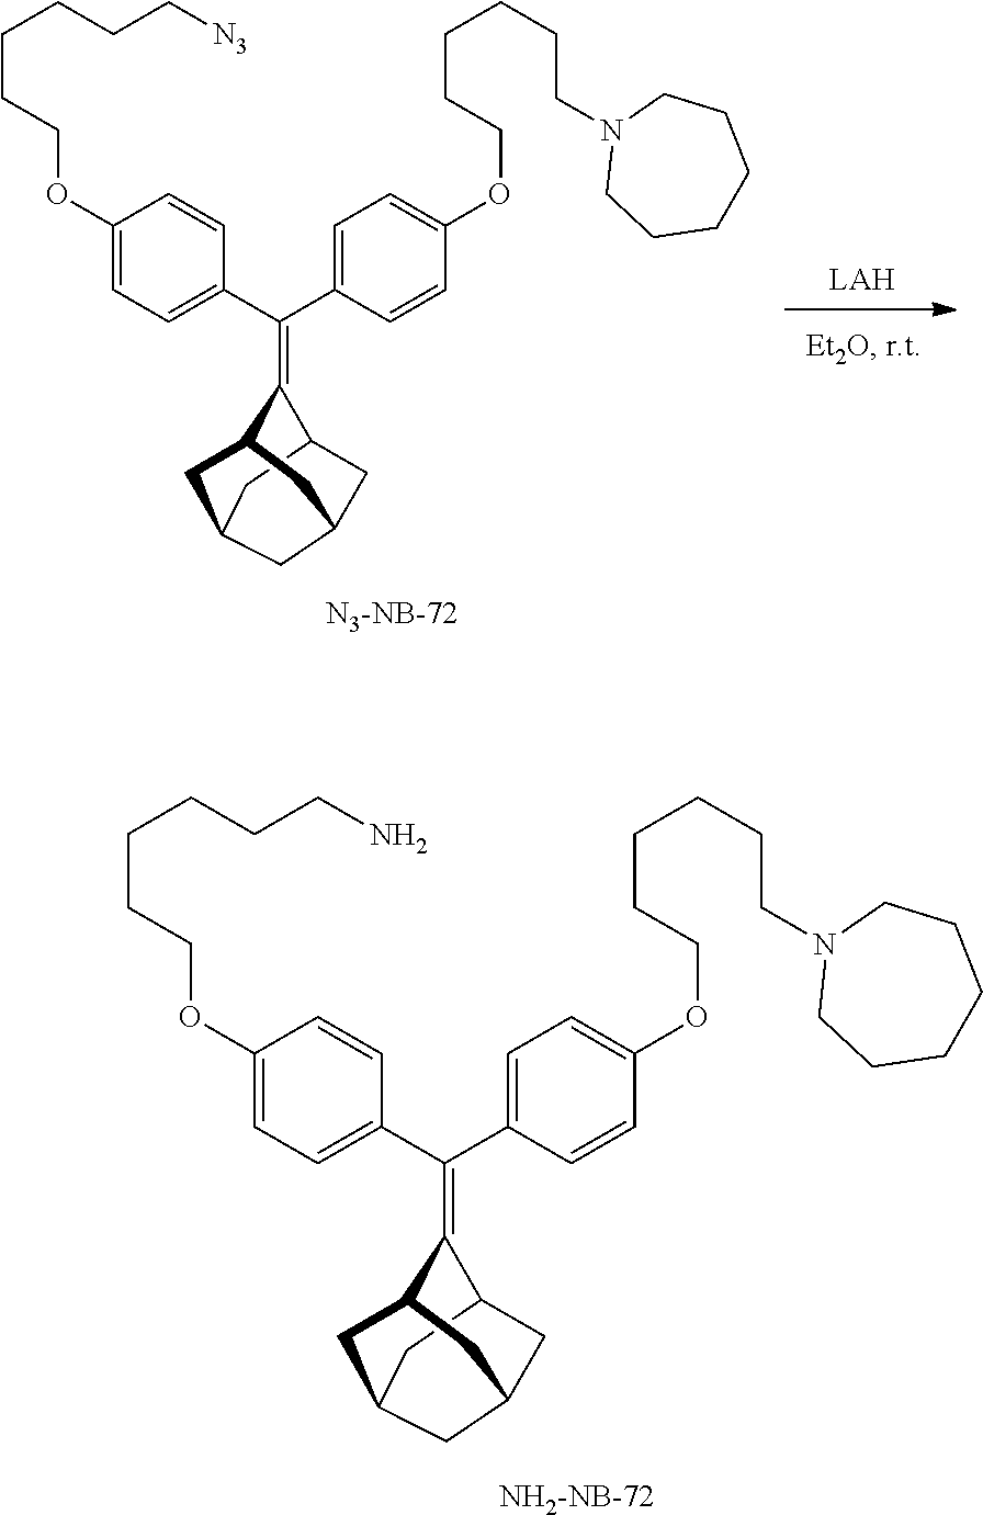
C1=C(OCCCCCCN)C=CC(C(C2=CC=C(OCCCCCCN3CCCCCC3)C=C2)=C2C3CC4CC(CC2C4)C3)=C1.[NH2-NB-72].[N3-NB-72].C1=C(OCCCCCC[N3])C=CC(C(C2=CC=C(OCCCCCCN3CCCCCC3)C=C2)=C2C3CC4CC(CC2C4)C3)=C1
